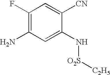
C1(F)=C(N)C=C(N[O2S][C2H5])C([CN])=C1
